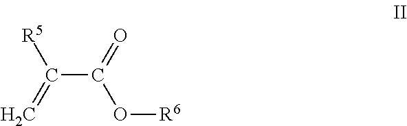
C(C(=O)O[R6])(=C)[R5]
